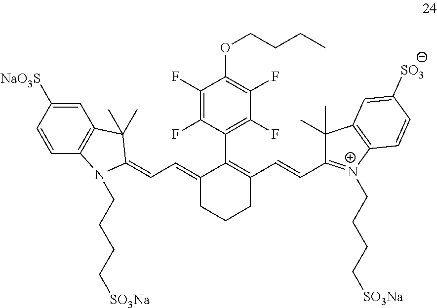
C1(F)=C(F)C(OCCCC)=C(F)C(F)=C1C1=C(C=CC2=[N+](CCCC[SO3Na])C3=C(C2(C)C)C=C([SO3])C=C3)CCCC1=CC=C1N(CCCC[SO3Na])C2=C(C=C([NaO3S])C=C2)C1(C)C
